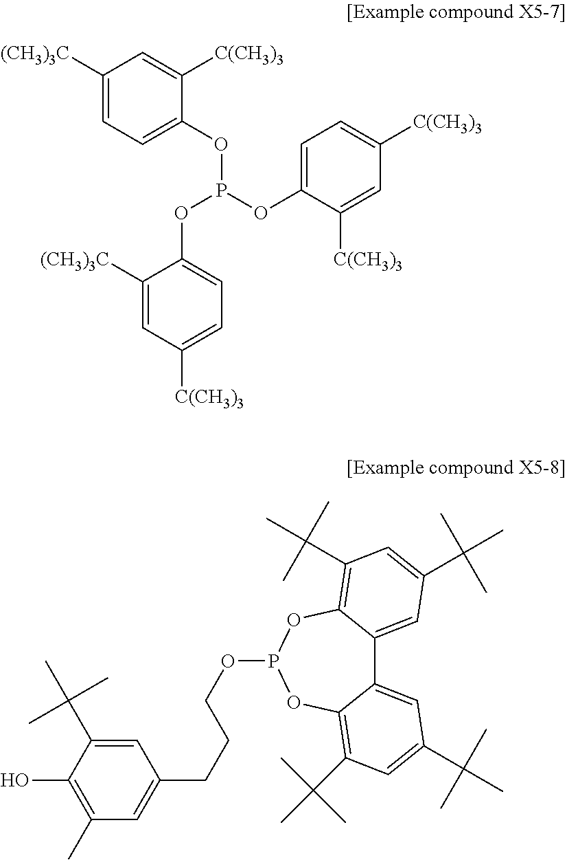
C1([(CH3)3C])=CC=C(OP(OC2=CC=C([C(CH3)3])C=C2[C(CH3)3])OC2=CC=C([C(CH3)3])C=C2[(CH3)3C])C([C(CH3)3])=C1.C1(C)=C(O)C(C(C)(C)C)=CC(CCCOP2OC3=C(C(C)(C)C)C=C(C(C)(C)C)C=C3C3=CC(C(C)(C)C)=CC(C(C)(C)C)=C3O2)=C1
